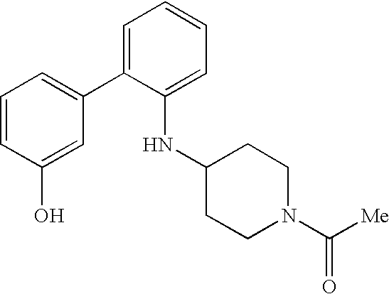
C1=C(C2=CC=CC(O)=C2)C(NC2CCN(C([Me])=O)CC2)=CC=C1
